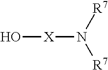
O[X]N([R7])[R7]
